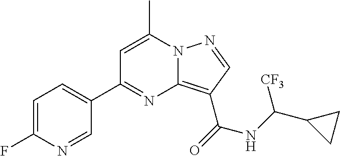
C1=C(C)N2C(=C(C(=O)NC(C3CC3)[CF3])C=N2)N=C1C1=CC=C(F)N=C1
